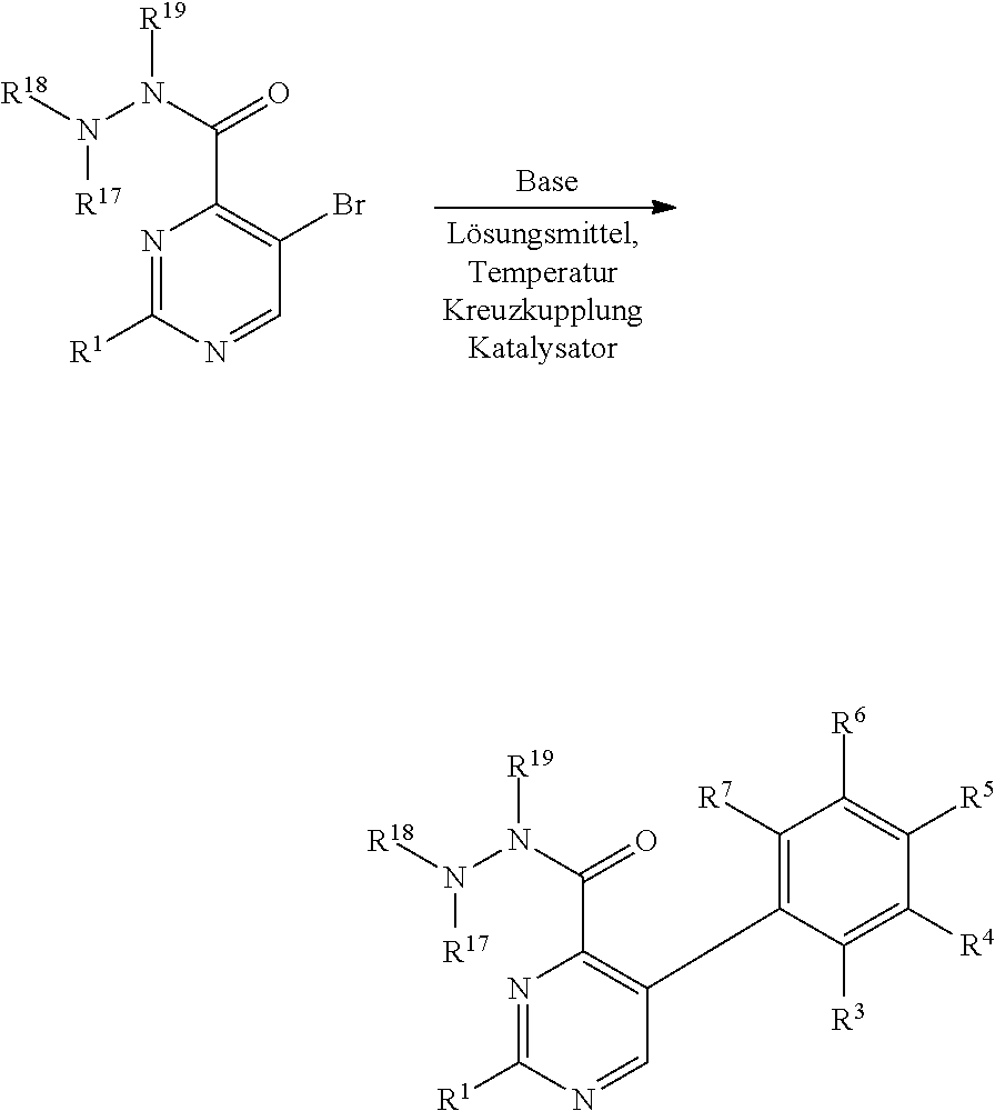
N(C(=O)C1=C(C2=C([R7])C([R6])=C([R5])C([R4])=C2[R3])C=NC([R1])=N1)(N([R18])[R17])[R19].N(C(=O)C1=C(Br)C=NC([R1])=N1)(N([R18])[R17])[R19]
